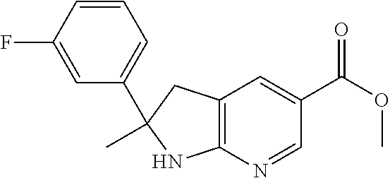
C1(C2=CC=CC(F)=C2)(C)NC2=C(C1)C=C(C(OC)=O)C=N2
